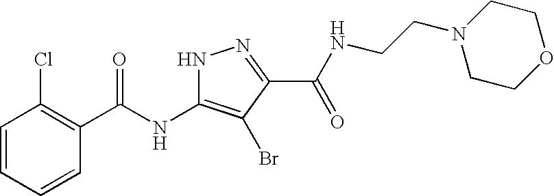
C1=CC=CC(C(NC2=C(Br)C(C(=O)NCCN3CCOCC3)=NN2)=O)=C1Cl
